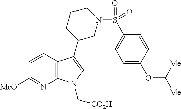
C12=C(C(C3CN(S(=O)(=O)C4=CC=C(OC([Me])[Me])C=C4)CCC3)=CN1C[CO2H])C=CC([MeO])=N2
